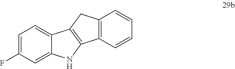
C1=C(F)C=C2C(=C1)C1=C(N2)C2=C(C1)C=CC=C2
